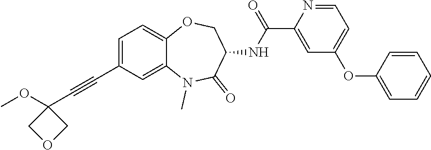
C1=C(C#CC2(OC)COC2)C=C2C(=C1)OCC(NC(C1=CC(OC3=CC=CC=C3)=CC=N1)=O)C(=O)N2C
